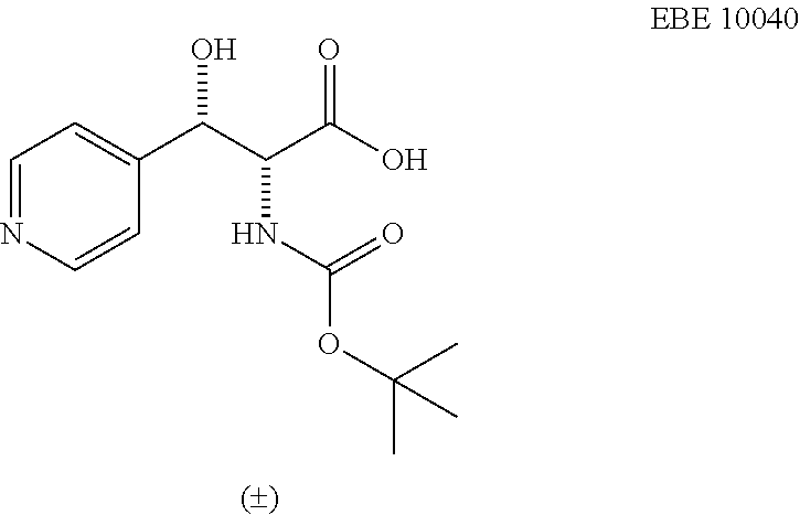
C1=NC=CC(C(C(C(O)=O)NC(OC(C)(C)C)=O)O)=C1
